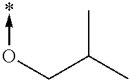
C(C(C)C)O->*
